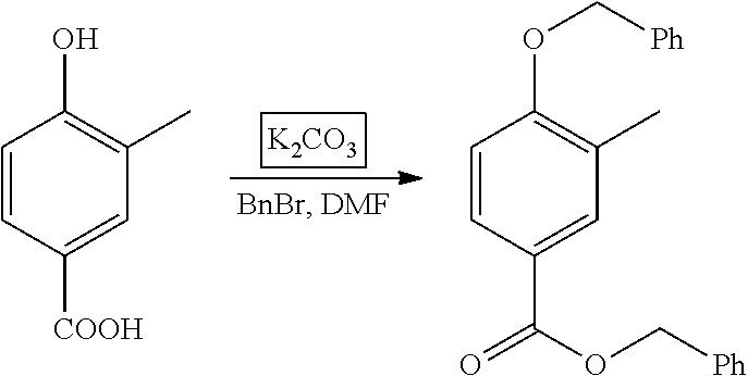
[K2CO3].C1=CC([COOH])=CC(C)=C1O.C1=CC(C(=O)OC[Ph])=CC(C)=C1OC[Ph]
